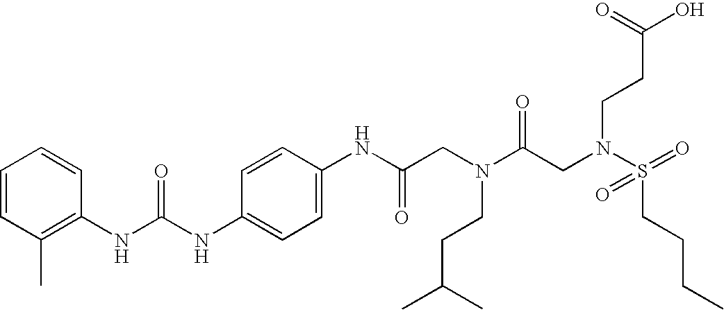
C1=CC(C)=C(NC(NC2=CC=C(NC(CN(C(CN(S(=O)(CCCC)=O)CCC(O)=O)=O)CCC(C)C)=O)C=C2)=O)C=C1
